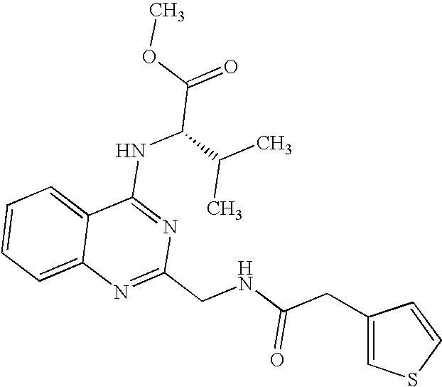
C12=CC=CC=C1N=C(CNC(CC1=CSC=C1)=O)N=C2NC(C(=O)OC)C(C)C
